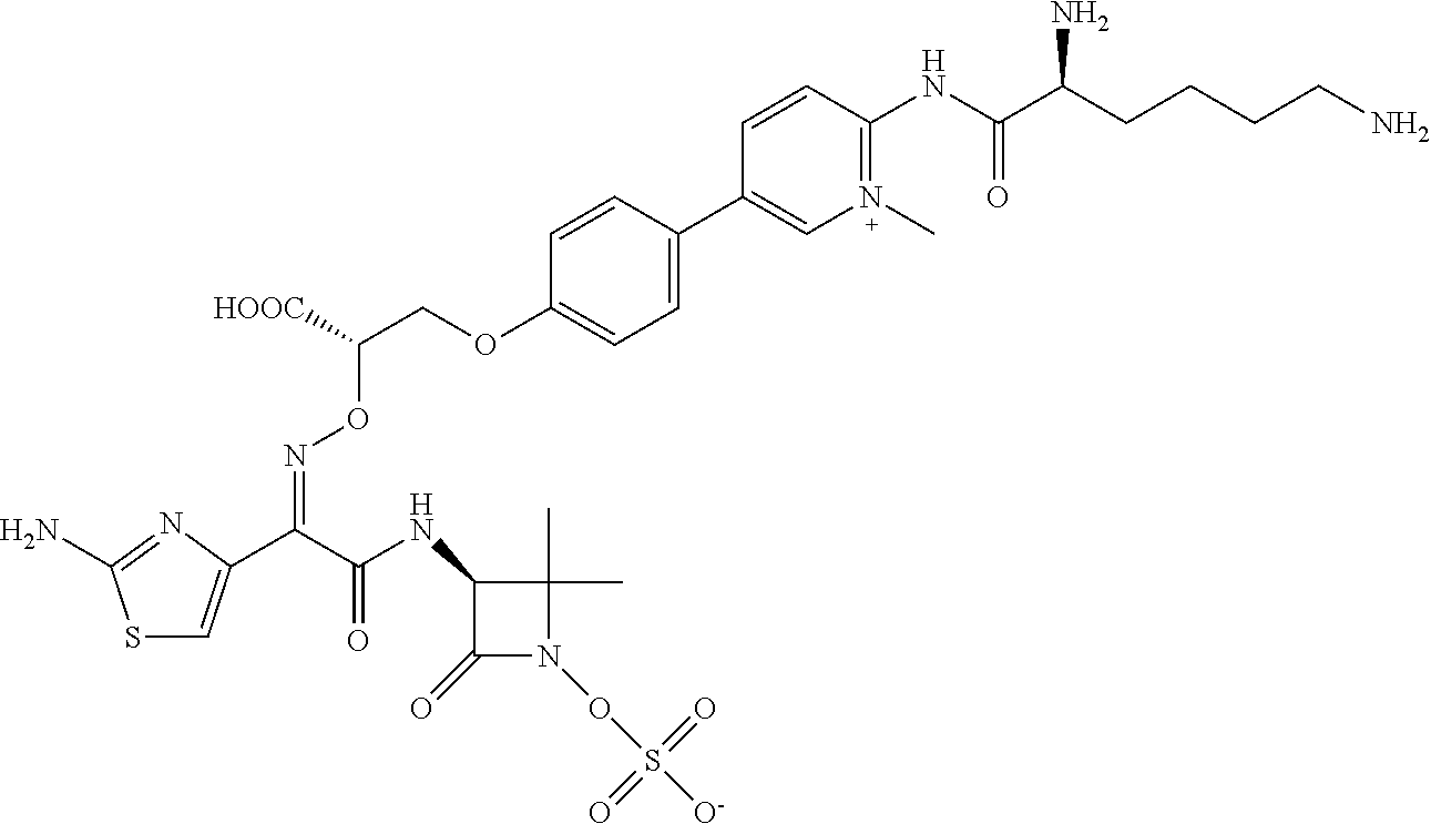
C1(NC(C(=NOC(COC2=CC=C(C3=CN(C)=C(NC(=O)C(N)CCCCN)C=C3)C=C2)[HOOC])C2=CSC(N)=N2)=O)C(C)(C)N(OS([O-])(=O)=O)C1=O
